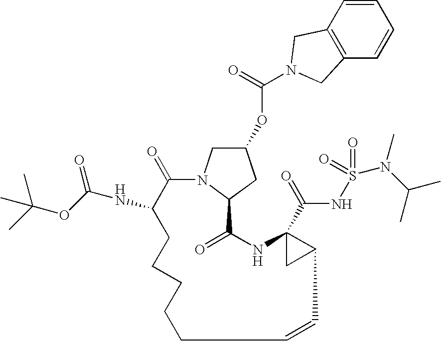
C1=CC2=C(C=C1)CN(C(=O)OC1CN3C(C1)C(=O)NC1(C(=O)NS(=O)(=O)N(C(C)C)C)CC1C=CCCCCCC(NC(=O)OC(C)(C)C)C3=O)C2
